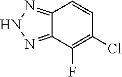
C12=NNN=C1C=CC(Cl)=C2F
